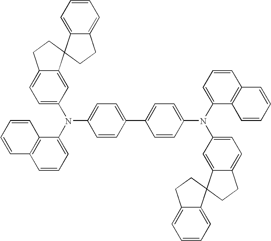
C1(C2=CC=C(N(C3=CC=CC4=C3C=CC=C4)C3=CC=C4C(=C3)C3(CC4)C4=CC=CC=C4CC3)C=C2)=CC=C(N(C2=CC=CC3=C2C=CC=C3)C2=CC=C3C(=C2)C2(CC3)C3=CC=CC=C3CC2)C=C1
